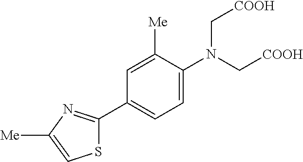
C1=C(N(C[COOH])C[COOH])C([Me])=CC(C2=NC([Me])=CS2)=C1
